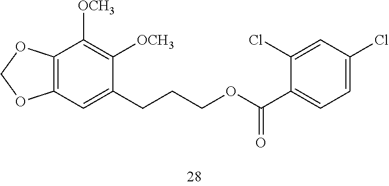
C12=C(OCO1)C([OCH3])=C([OCH3])C(CCCOC(=O)C1=CC=C(Cl)C=C1Cl)=C2
